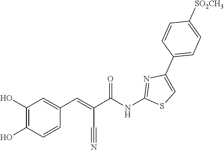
C1(O)=C(O)C=CC(C=C(C#N)C(NC2=NC(C3=CC=C([SO2CH3])C=C3)=CS2)=O)=C1
